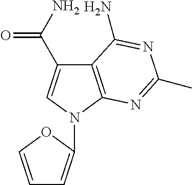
C1=COC(N2C=C(C(N)=O)C3=C2N=C(C)N=C3N)=C1
